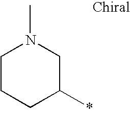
C1CCC(*)CN1C
